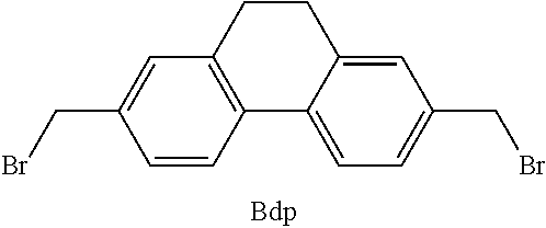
C(C1=CC2=C(C=C1)C1=CC=C(CBr)C=C1CC2)Br
